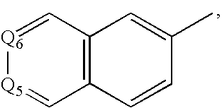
C12=C(C=CC(C)=C1)C=[Q5][Q6]=C2
